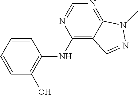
C1=CC=CC(O)=C1NC1=C2C(=NC=N1)N(C)N=C2
